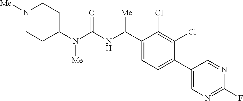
C1(N(C(NC(C2=CC=C(C3=CN=C(F)N=C3)C(Cl)=C2Cl)[Me])=O)[Me])CCN([Me])CC1
